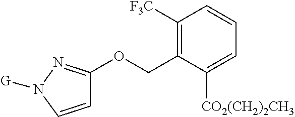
C1=CN([G])N=C1OCC1=C([F3C])C=CC=C1[CO2(CH2)2CH3]
